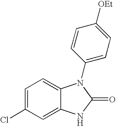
C1=C(Cl)C=C2C(=C1)N(C1=CC=C([OEt])C=C1)C(=O)N2
